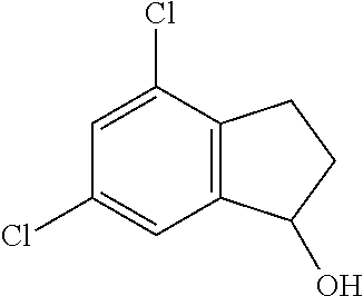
C1(Cl)=CC2=C(C(Cl)=C1)CCC2O
